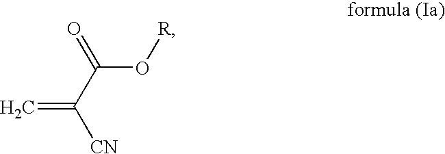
C=C(C(=O)O[R])[CN]
